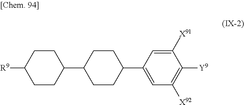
C1C([R9])CCC(C2CCC(C3=CC([X92])=C([Y9])C([X91])=C3)CC2)C1
